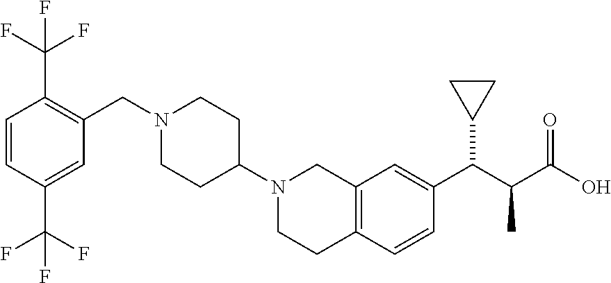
C1=CC(C(F)(F)F)=CC(CN2CCC(N3CCC4=C(C3)C=C(C(C(C(O)=O)C)C3CC3)C=C4)CC2)=C1C(F)(F)F
